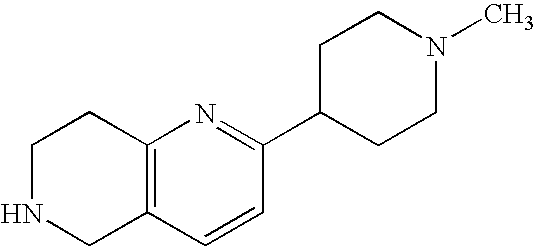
C12=C(C=CC(C3CCN(C)CC3)=N1)CNCC2
